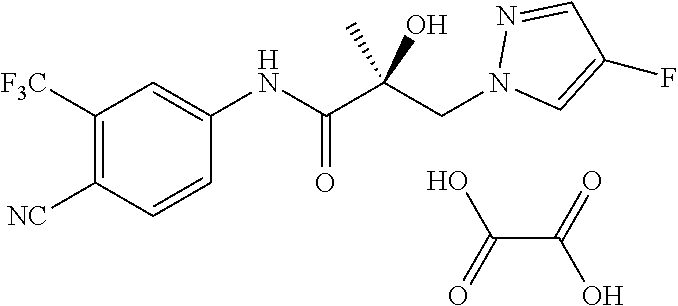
N1=CC(F)=CN1CC(C(=O)NC1=CC([F3C])=C([NC])C=C1)(C)O.C(C(O)=O)(=O)O
